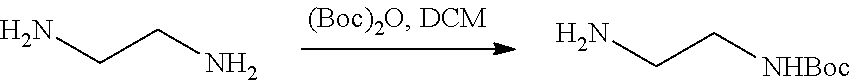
NCCN.NCC[NHBoc]
